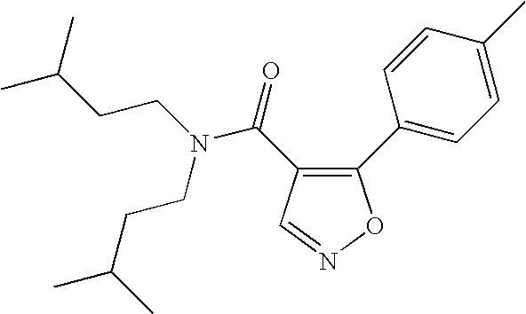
C(CN(C(=O)C1=C(C2=CC=C(C)C=C2)ON=C1)CCC(C)C)C(C)C
